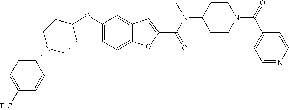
C1=C2C(=CC(OC3CCN(C4=CC=C([F3C])C=C4)CC3)=C1)C=C(C(=O)N(C1CCN(C(C3=CC=NC=C3)=O)CC1)C)O2
